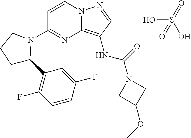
N12C(=C(NC(N3CC(OC)C3)=O)C=N1)N=C(N1C(C3=C(F)C=CC(F)=C3)CCC1)C=C2.OS(=O)(O)=O
